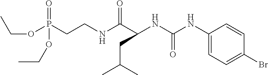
O=C(NC(C(NCCP(OCC)(OCC)=O)=O)CC(C)C)NC1=CC=C(Br)C=C1
